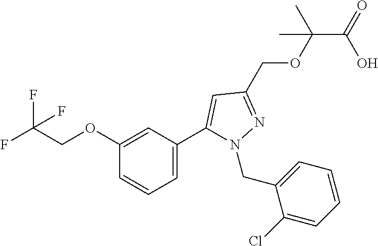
C(C(OCC1=NN(CC2=CC=CC=C2Cl)C(C2=CC=CC(OCC(F)(F)F)=C2)=C1)(C)C)(=O)O
